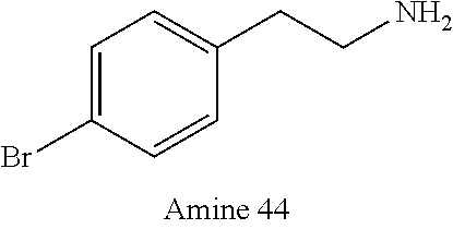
C1=CC(CCN)=CC=C1Br
